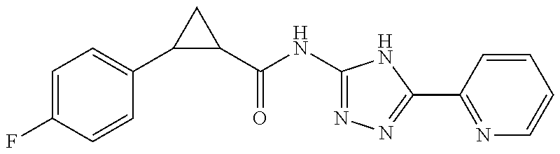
C1=C(F)C=CC(C2C(C(NC3=NN=C(C4=NC=CC=C4)N3)=O)C2)=C1
